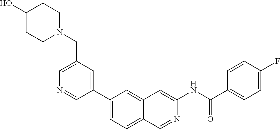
C1(C2=CC(CN3CCC(O)CC3)=CN=C2)=CC=C2C(=C1)C=C(NC(=O)C1=CC=C(F)C=C1)N=C2
